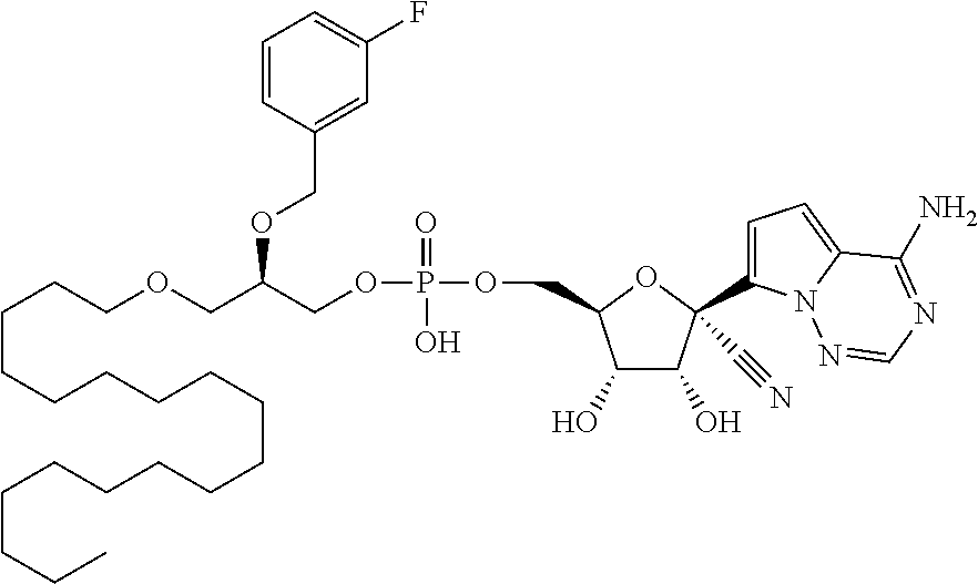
C1(COC(COCCCCCCCCCCCCCCCCCC)COP(=O)(O)OCC2C(O)C(O)C(C3=CC=C4N3N=CN=C4N)(C#N)O2)=CC(F)=CC=C1
